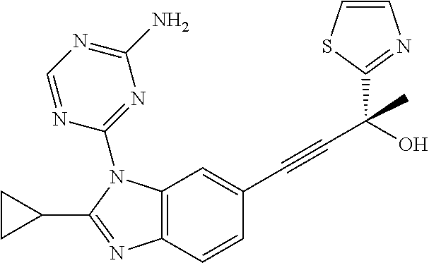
C12=C(C=C(C#CC(C3=NC=CS3)(C)O)C=C1)N(C1=NC(N)=NC=N1)C(C1CC1)=N2
